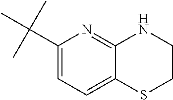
C1(C(C)(C)C)=CC=C2C(=N1)NCCS2
